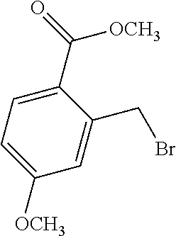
C1(C(=O)[OCH3])=CC=C([OCH3])C=C1CBr
